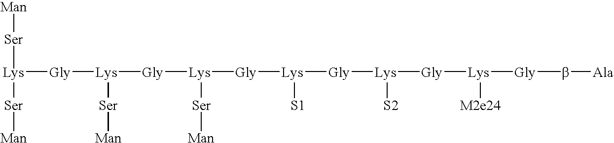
[Man][Ser][Lys]([Ser][Man])[Gly][Lys]([Ser][Man])[Gly][Lys]([Ser][Man])[Gly][Lys]([S1])[Gly][Lys]([S2])[Gly][Lys]([M2e24])[Gly]b[Ala]
